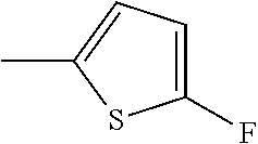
C1(F)=CC=C(C)S1
